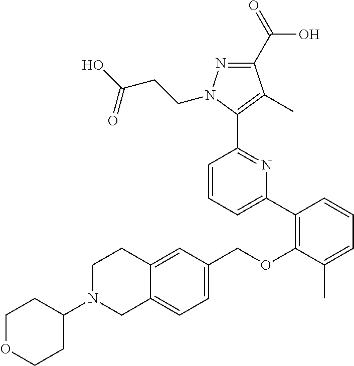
C1(C2=C(OCC3=CC=C4C(=C3)CCN(C3CCOCC3)C4)C(C)=CC=C2)=CC=CC(C2=C(C)C(C(=O)O)=NN2CCC(O)=O)=N1
